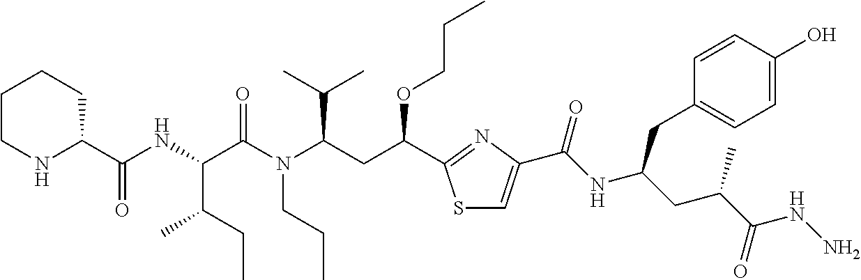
C1CNC(C(NC(C(N(C(CC(OCCC)C2=NC(C(NC(CC(C(=O)NN)C)CC3=CC=C(O)C=C3)=O)=CS2)C(C)C)CCC)=O)C(C)CC)=O)CC1
